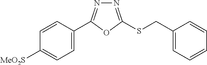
C1=C(C2=NN=C(SCC3=CC=CC=C3)O2)C=CC([MeO2S])=C1
